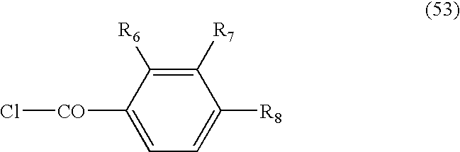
C1=C([R8])C([R7])=C([R6])C([CO]Cl)=C1
